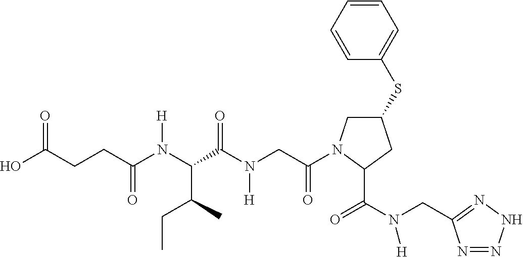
C1(SC2=CC=CC=C2)CN(C(CN(C(C(N(C(CCC(O)=O)=O)[H])C(C)CC)=O)[H])=O)C(C(N(CC2=NNN=N2)[H])=O)C1
